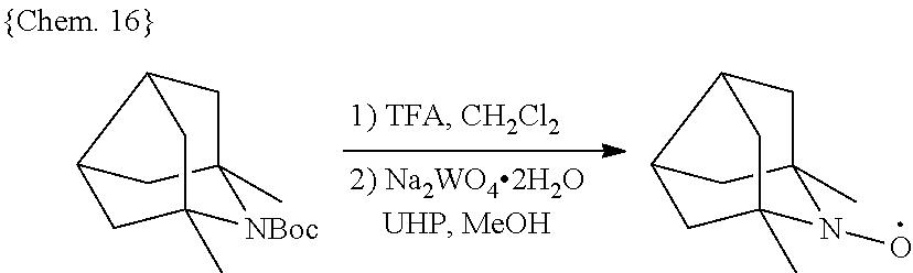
C1C2C3CC1(C)[NBoc]C(C)(C3)C2.C1C2C3CC1(C)N(O)C(C)(C3)C2
